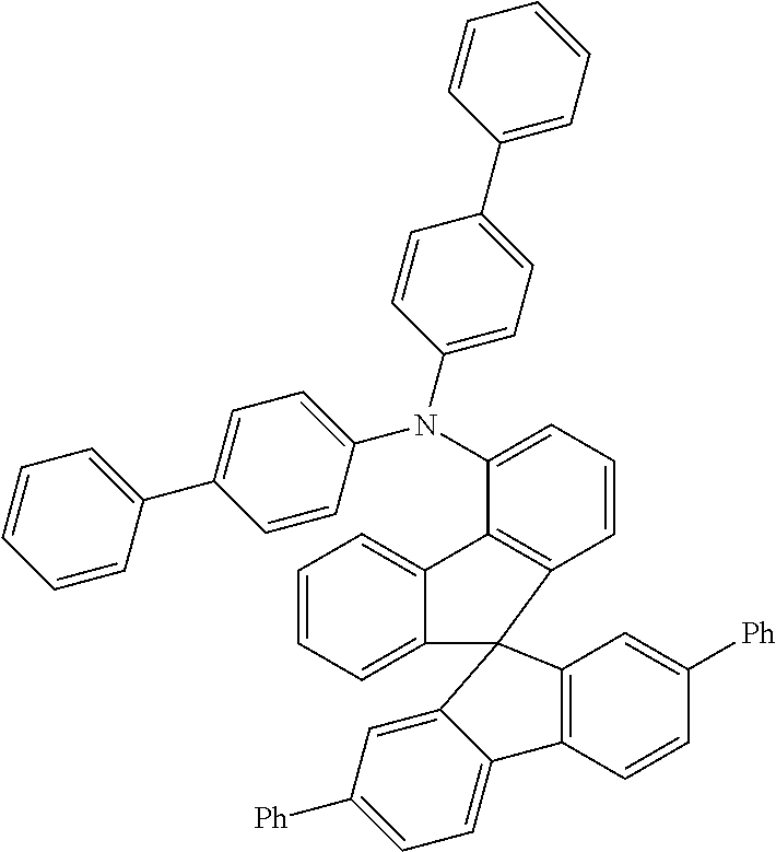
C1=CC=C2C(=C1)C1=C(C=CC=C1N(C1=CC=C(C3=CC=CC=C3)C=C1)C1=CC=C(C3=CC=CC=C3)C=C1)C21C2=C(C=CC([Ph])=C2)C2=CC=C([Ph])C=C21
